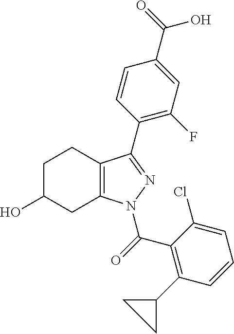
C12=C(N(C(C3=C(C4CC4)C=CC=C3Cl)=O)N=C1C1=C(F)C=C(C(O)=O)C=C1)CC(O)CC2
